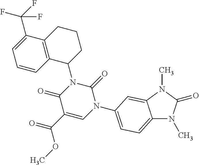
C12=CC=C(N3C(=O)N(C4CCCC5=C4C=CC=C5C(F)(F)F)C(=O)C(C(OC)=O)=C3)C=C1N(C)C(=O)N2C
